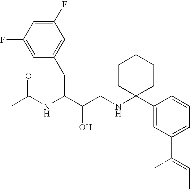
C1(F)=CC(F)=CC(CC(NC(C)=O)C(O)CNC2(C3=CC(C(=CC)C)=CC=C3)CCCCC2)=C1
